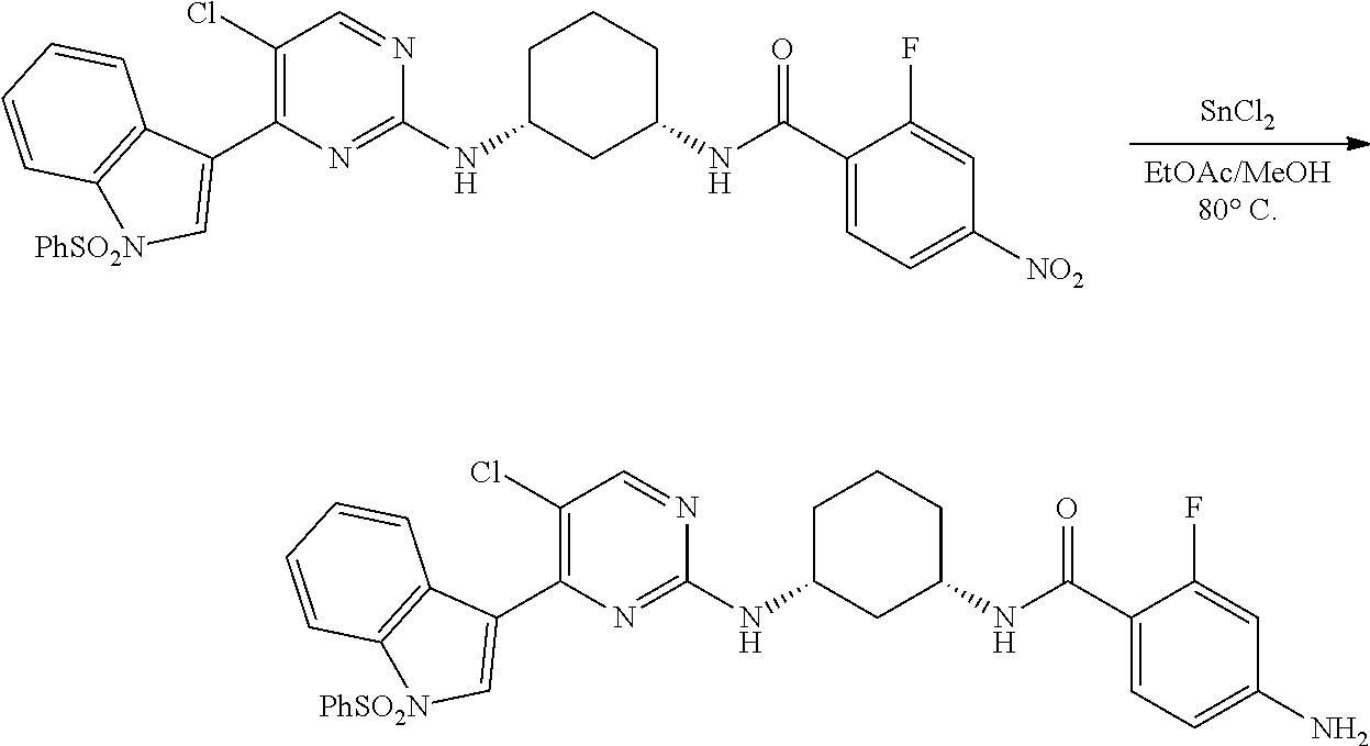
[EtOAc/MeOH80 C].[SnCl2].C1C(NC2=NC(C3=C[PhSO2N]C4=C3C=CC=C4)=C(Cl)C=N2)CC(NC(C2=CC=C([NO2])C=C2F)=O)CC1.C1C(NC2=NC(C3=C[PhSO2N]C4=C3C=CC=C4)=C(Cl)C=N2)CC(NC(C2=CC=C(N)C=C2F)=O)CC1
